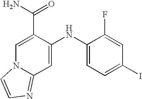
C1=C(C(N)=O)C(NC2=CC=C(I)C=C2F)=CC2=NC=CN12
